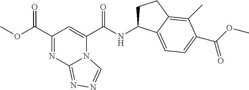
C1(C(OC)=O)=NC2=NN=CN2C(C(NC2CCC3=C(C)C(C(=O)OC)=CC=C23)=O)=C1
